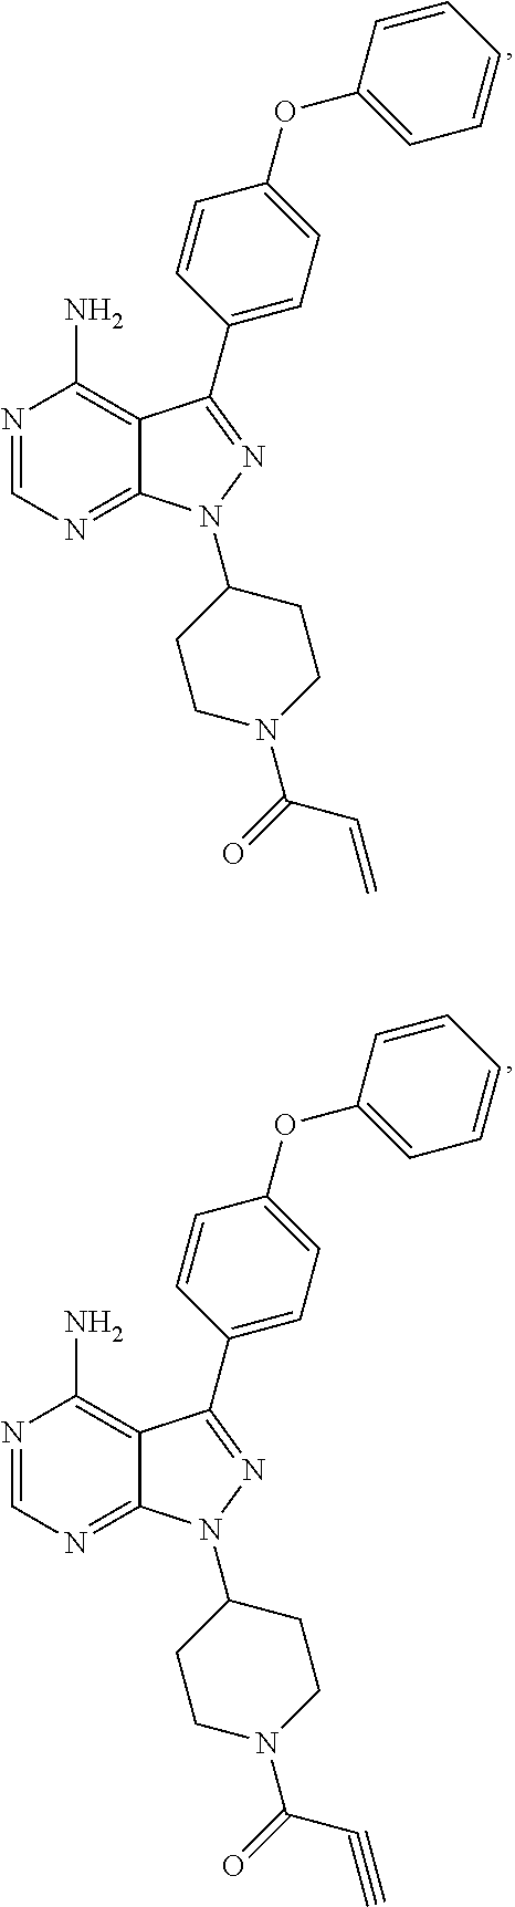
N1=CN=C2C(=C1N)C(C1=CC=C(OC3=CC=CC=C3)C=C1)=NN2C1CCN(C(=O)C#C)CC1.N1=CN=C2C(=C1N)C(C1=CC=C(OC3=CC=CC=C3)C=C1)=NN2C1CCN(C(=O)C=C)CC1
